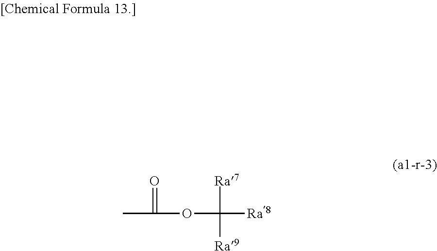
CC(=O)OC([Ra7])([Ra9])[Ra8]
